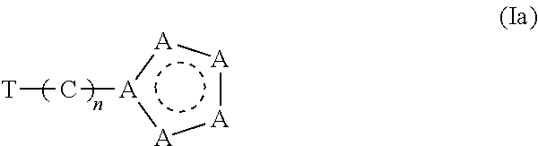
[T]C[A]1:[A]:[A]:[A]:[A]:1
